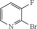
C1=CN=C(Br)C(F)=C1
